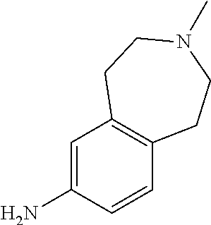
CN1CCC2=C(CC1)C=CC(N)=C2
